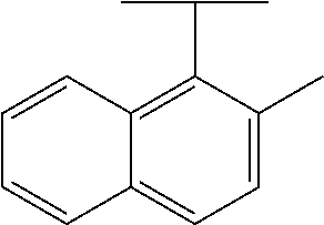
C1=C(C)C(C(C)C)=C2C(=C1)C=CC=C2
